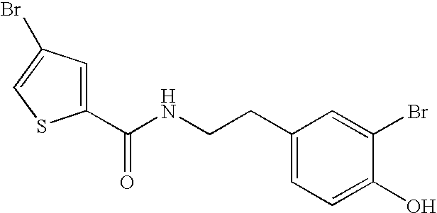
C1(CCNC(C2=CC(Br)=CS2)=O)=CC=C(O)C(Br)=C1
